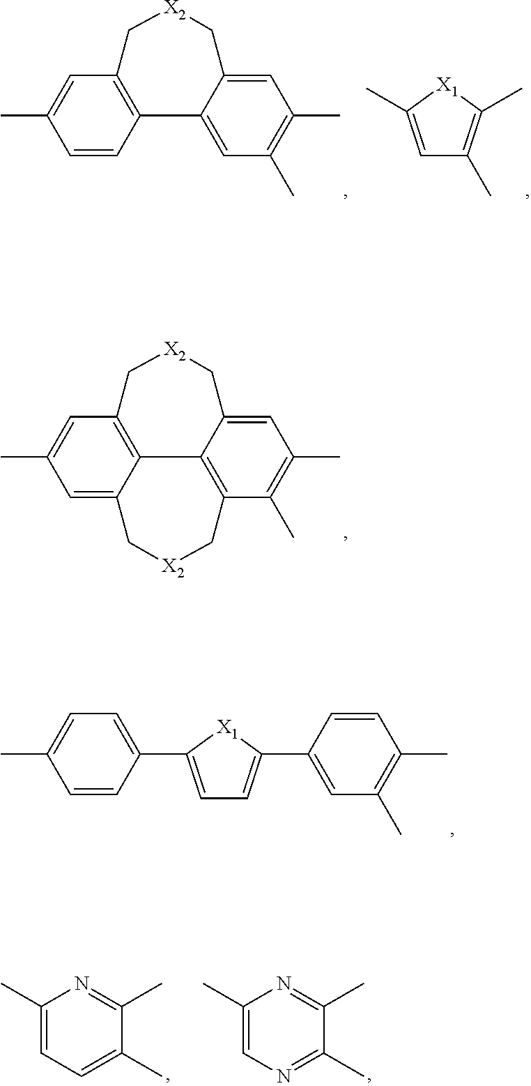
C1=C(C)[X1]C(C)=C1C.C1=CC2=C(C=C1C)C[X2]CC1=CC(C)=C(C)C=C21.C1=C2C3=C(C=C1C)C[X2]CC1=CC(C)=C(C)C(=C31)C[X2]C2.C1=CC(C2=CC=C(C3=CC(C)=C(C)C=C3)[X1]2)=CC=C1C.C1(C)=CC=C(C)C(C)=N1.C1(C)=CN=C(C)C(C)=N1
